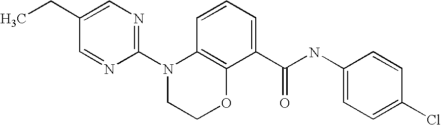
C1(N2CCOC3=C2C=CC=C3C(NC2=CC=C(Cl)C=C2)=O)=NC=C(CC)C=N1
